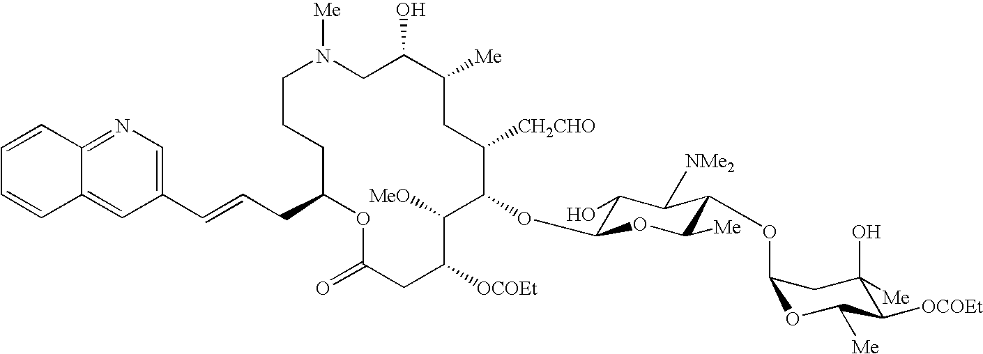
C1C(O)C([Me])CC([CH2CHO])C(OC2C(O)C([NMe2])C(OC3OC([Me])C([OCOEt])C(O)([Me])C3)C([Me])O2)C([MeO])C([OCOEt])CC(=O)OC(CC=CC2=CN=C3C(=C2)C=CC=C3)CCCN1[Me]
